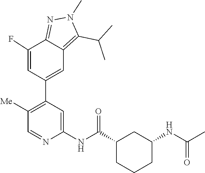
N1=C2C(F)=CC(C3=C([Me])C=NC(NC(=O)C4CCCC(NC(=O)C)C4)=C3)=CC2=C(C(C)C)N1C
